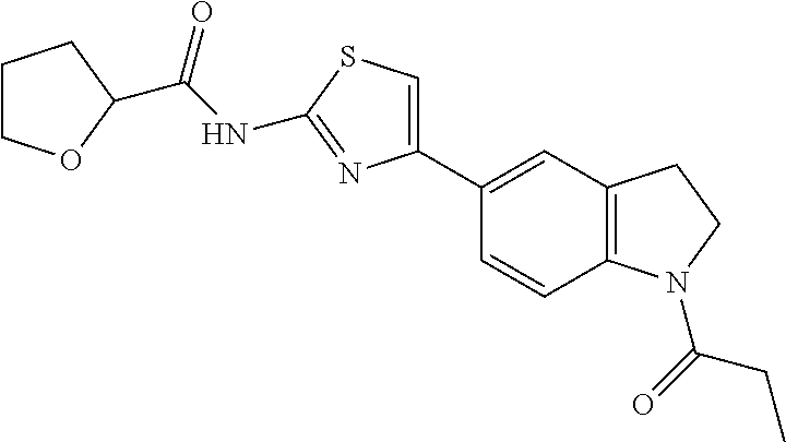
C(NC1=NC(C2=CC3=C(C=C2)N(C(=O)CC)CC3)=CS1)(=O)C1OCCC1
